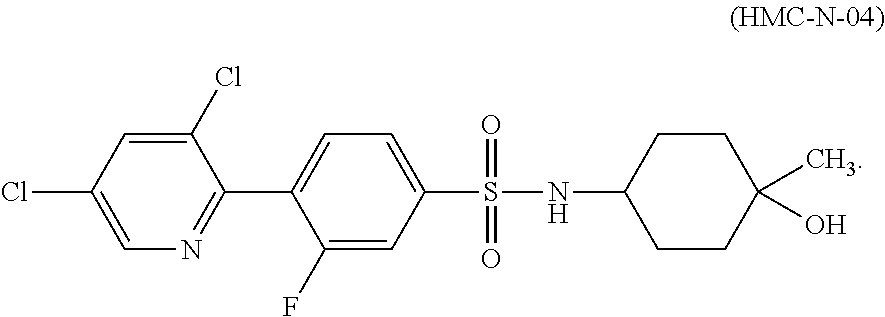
C1(Cl)=CC(Cl)=CN=C1C1=CC=C(S(=O)(=O)NC2CCC(C)(O)CC2)C=C1F
